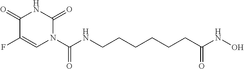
C1(=O)C(F)=CN(C(NCCCCCCC(NO)=O)=O)C(=O)N1
